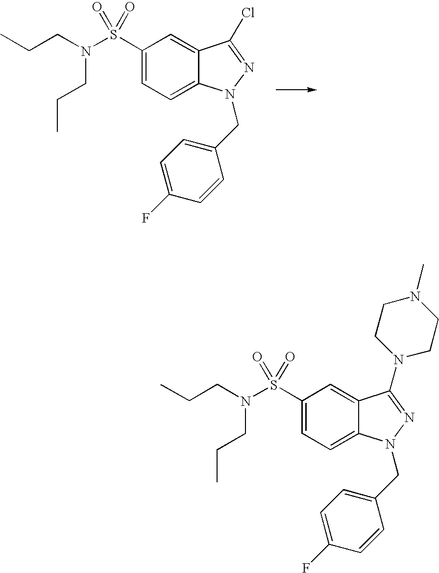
C1(S(N(CCC)CCC)(=O)=O)=CC=C2C(=C1)C(Cl)=NN2CC1=CC=C(F)C=C1.C1(S(N(CCC)CCC)(=O)=O)=CC=C2C(=C1)C(N1CCN(C)CC1)=NN2CC1=CC=C(F)C=C1
